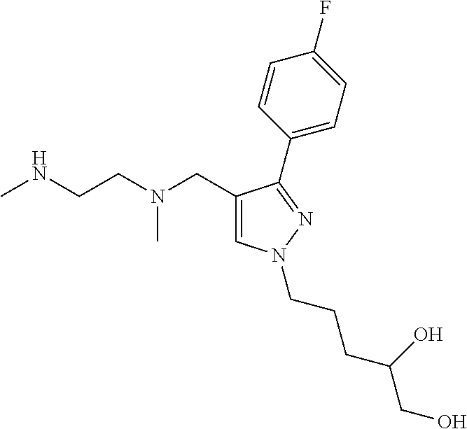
C1=C(CN(CCNC)C)C(C2=CC=C(F)C=C2)=NN1CCCC(CO)O
